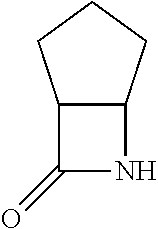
C12C(CCC1)NC2=O
